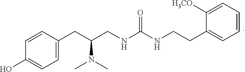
C1=CC(CC(N(C)C)CNC(NCCC2=CC=CC=C2[H3CO])=O)=CC=C1O
